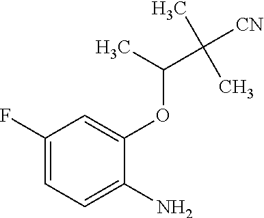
C1(F)=CC=C(N)C(OC(C([CN])(C)C)C)=C1
